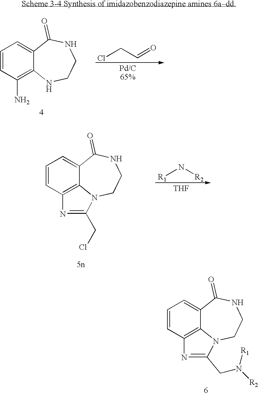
ClCC=O.C1=CC(N)=C2C(=C1)C(=O)NCCN2.C1=CC2=C3C(=C1)C(=O)NCCN3C(CCl)=N2.[R1]N[R2].[THF].C1=CC2=C3C(=C1)C(=O)NCCN3C(CN([R2])[R1])=N2
